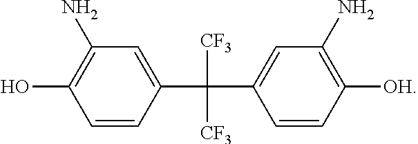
C1=CC(C([CF3])([CF3])C2=CC(N)=C([OH])C=C2)=CC(N)=C1O
